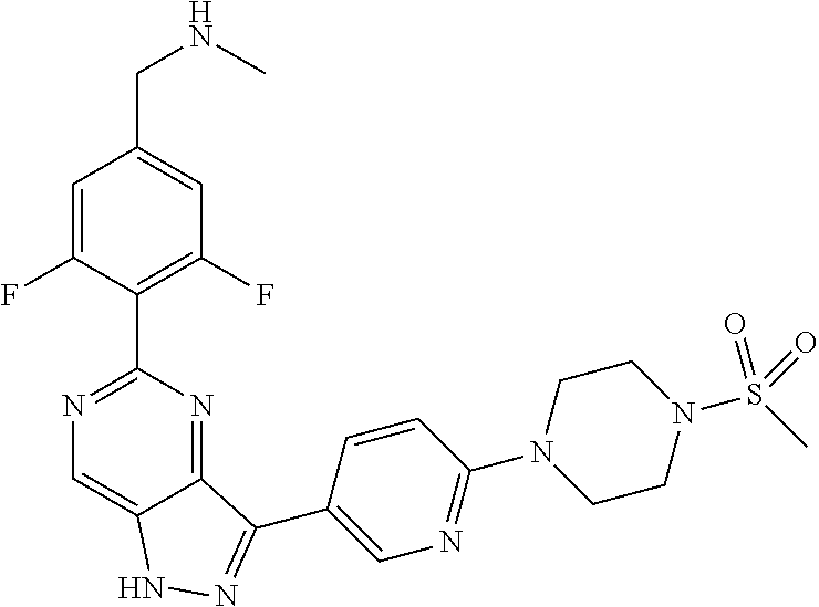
C1=C(F)C(C2=NC=C3C(=N2)C(C2=CN=C(N4CCN(S(C)(=O)=O)CC4)C=C2)=NN3)=C(F)C=C1CNC
